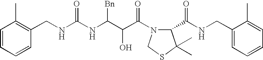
C1(CNC(NC(C(C(=O)N2C(C(NCC3=CC=CC=C3C)=O)C(C)(C)SC2)O)[Bn])=O)=C(C)C=CC=C1
